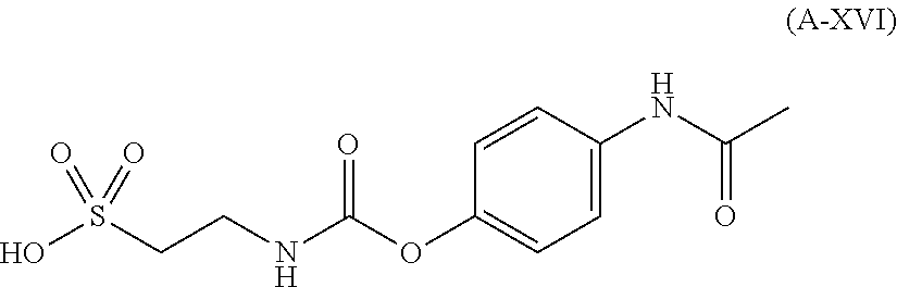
OS(CCNC(OC1=CC=C(NC(C)=O)C=C1)=O)(=O)=O
